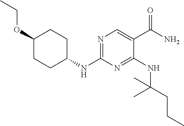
C1(OCC)CCC(NC2=NC=C(C(N)=O)C(NC(CCC)(C)C)=N2)CC1
